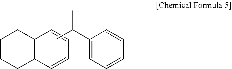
C1=CC=CC2C1CCCC2.C1(C(C)C)=CC=CC=C1
